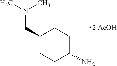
C1(CN(C)C)CCC(N)CC1
